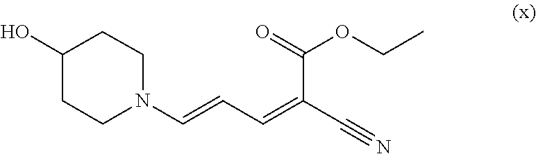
C1N(C=CC=C(C#N)C(=O)OCC)CCC(O)C1
